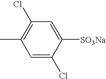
C1=C([SO3Na])C(Cl)=CC(C)=C1Cl
